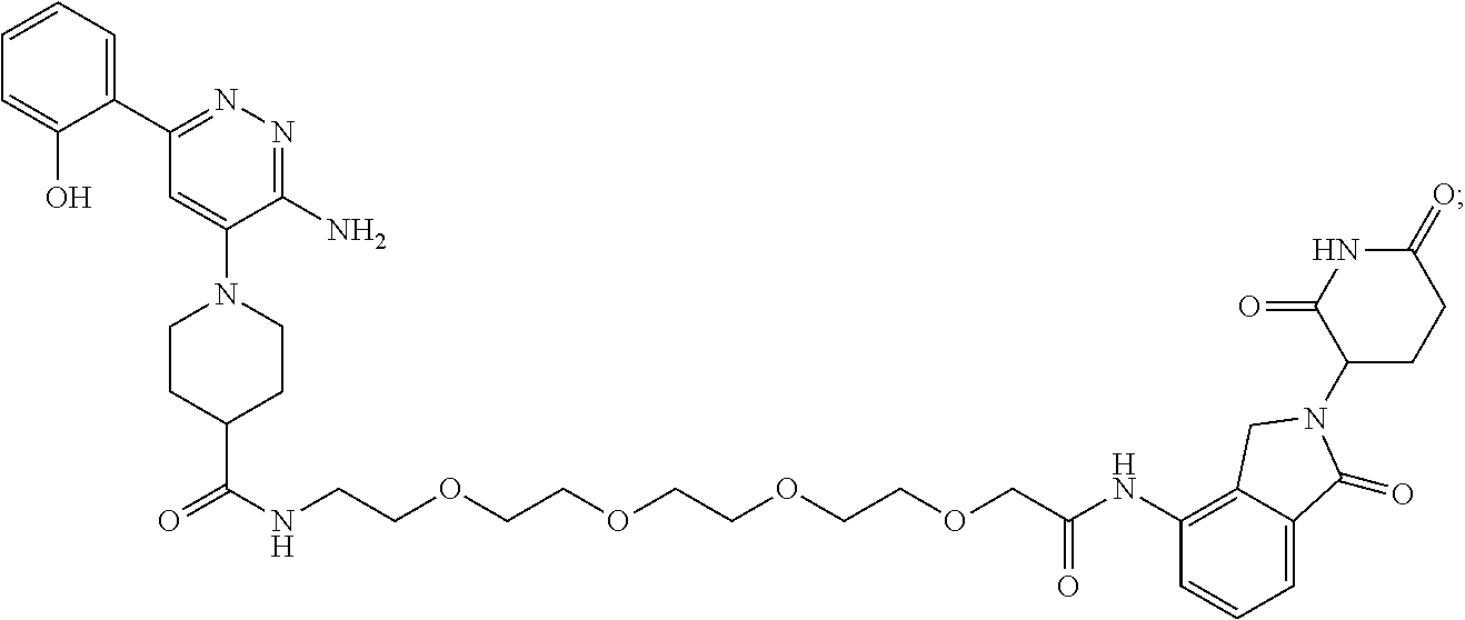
C(NCCOCCOCCOCCOCC(NC1=C2C(=CC=C1)C(=O)N(C1CCC(=O)NC1=O)C2)=O)(C1CCN(C2=CC(C3=CC=CC=C3O)=NN=C2N)CC1)=O
